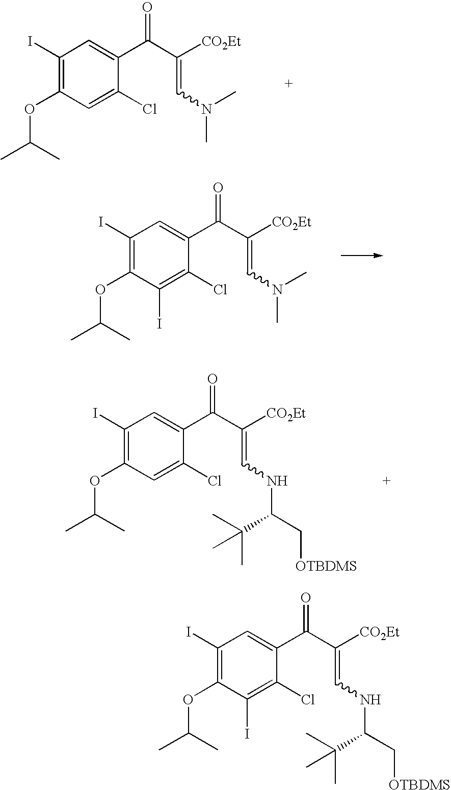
C1(I)=C(OC(C)C)C=C(Cl)C(C(C([CO2Et])=CN(C)C)=O)=C1.C1(I)=C(OC(C)C)C(I)=C(Cl)C(C(C([CO2Et])=CN(C)C)=O)=C1.C1(I)=C(OC(C)C)C=C(Cl)C(C(C([CO2Et])=CNC(C[OTBDMS])C(C)(C)C)=O)=C1.C1(I)=C(OC(C)C)C(I)=C(Cl)C(C(C([CO2Et])=CNC(C[OTBDMS])C(C)(C)C)=O)=C1
